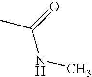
C(NC)(=O)C
